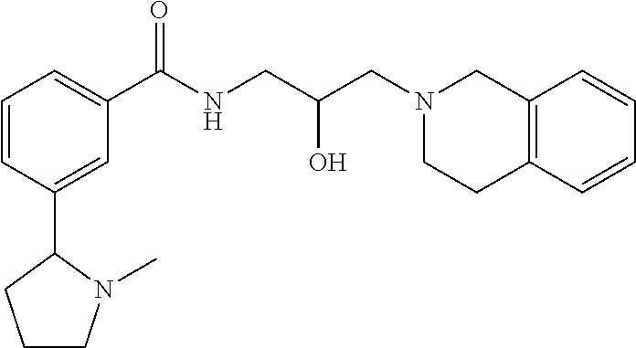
C12=C(C=CC=C1)CCN(CC(CNC(C1=CC=CC(C3CCCN3C)=C1)=O)O)C2
